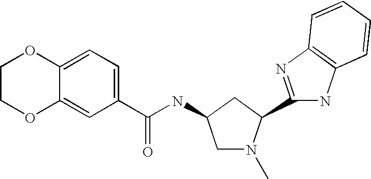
C1COC2=CC(C(NC3CN(C)C(C4=NC5=C(N4)C=CC=C5)C3)=O)=CC=C2O1
